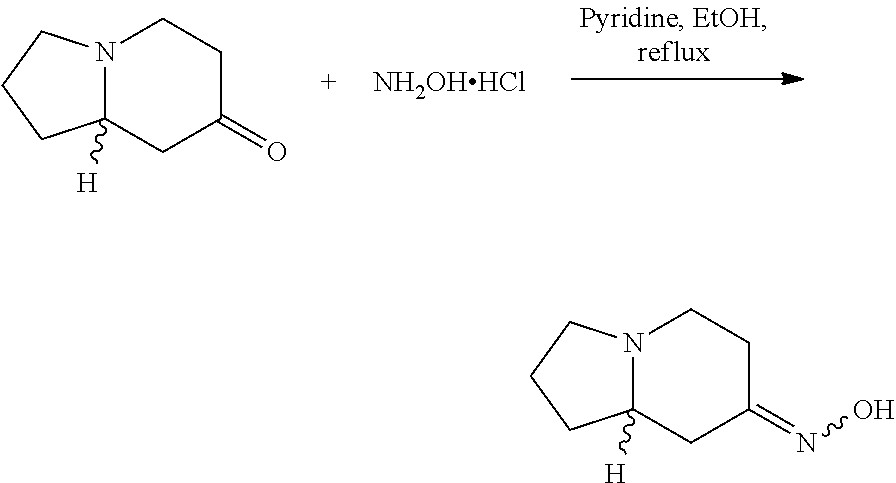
N12C([H])(CC(=O)CC1)CCC2.[NH2OHHCl].N12C([H])(CC(=NO)CC1)CCC2
